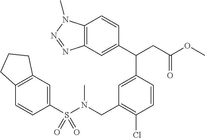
C12=C(C=C(C(CC(=O)OC)C3=CC(CN(S(C4=CC5=C(C=C4)CCC5)(=O)=O)C)=C(Cl)C=C3)C=C1)N=NN2C
